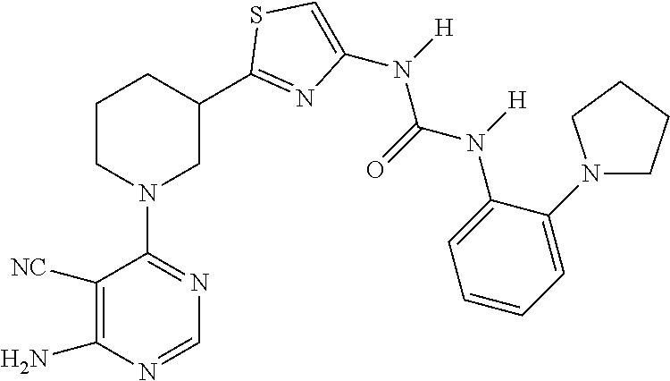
C1([NC])=C(N)N=CN=C1N1CC(C2=NC(N([H])C(=O)N(C3=CC=CC=C3N3CCCC3)[H])=CS2)CCC1
